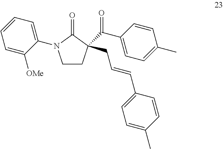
C1CC(C(C2=CC=C(C)C=C2)=O)(CC=CC2=CC=C(C)C=C2)C(=O)N1C1=CC=CC=C1[OMe]
